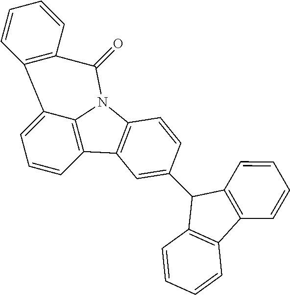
C1=CC2=C3C(=C1)C1=C(C(=O)N3C3=C2C=C(C2C4=C(C5=C2C=CC=C5)C=CC=C4)C=C3)C=CC=C1
